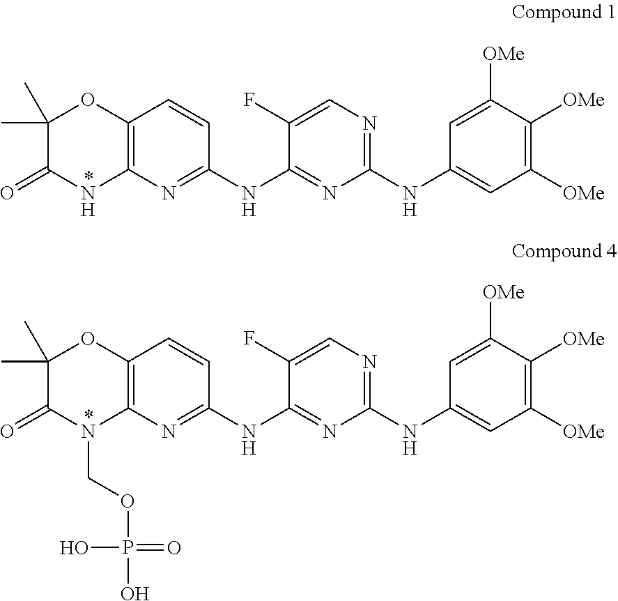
C12=C(N=C(NC3=NC(NC4=CC([OMe])=C([OMe])C([OMe])=C4)=NC=C3F)C=C1)NC(=O)C(C)(C)O2.C12=C(N=C(NC3=NC(NC4=CC([OMe])=C([OMe])C([OMe])=C4)=NC=C3F)C=C1)N(COP(O)(O)=O)C(=O)C(C)(C)O2
